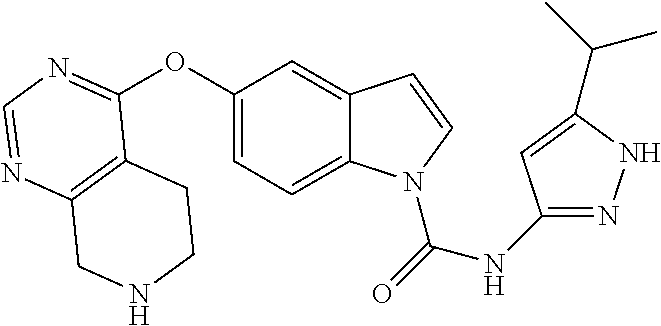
C12=C(N=CN=C1OC1=CC=C3C(=C1)C=CN3C(=O)NC1=NNC(C(C)C)=C1)CNCC2
